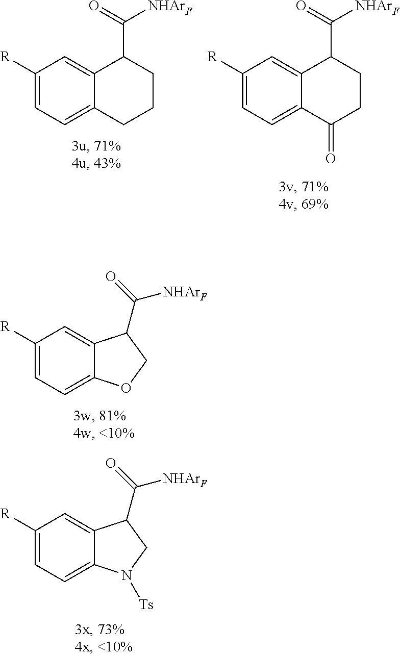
C1([R])=CC=C2C(=C1)C(C([NHArF])=O)CCC2.C1([R])=CC=C2C(=C1)C(C([NHArF])=O)CCC2=O.C1([R])=CC=C2C(=C1)C(C(=O)[NHArF])CO2.C1([R])=CC=C2C(=C1)C(C(=O)[NHArF])CN2[Ts]
